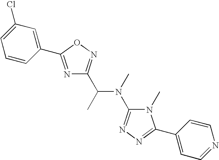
N1=C(C2=CC(Cl)=CC=C2)ON=C1C(C)N(C)C1=NN=C(C2=CC=NC=C2)N1C
